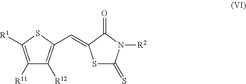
C1([R11])=C([R1])SC(C=C2SC(=S)N([R2])C2=O)=C1[R12]
